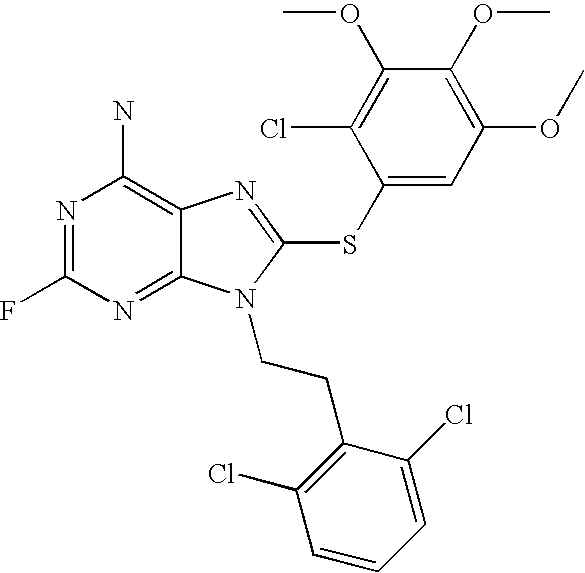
N1=C(F)N=C2C(=C1N)N=C(SC1=CC(OC)=C(OC)C(OC)=C1Cl)N2CCC1=C(Cl)C=CC=C1Cl
